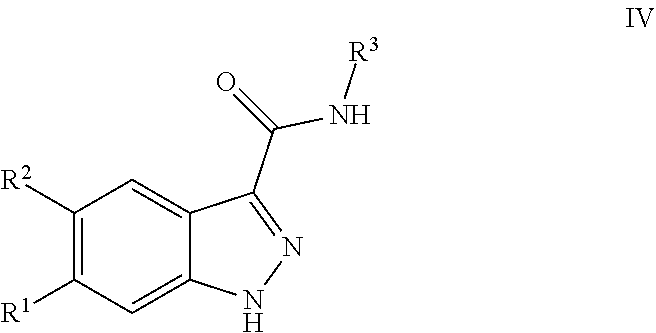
N1N=C(C(=O)N[R3])C2=CC([R2])=C([R1])C=C12
